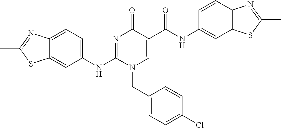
C12=CC=C(NC3=NC(=O)C(C(NC4=CC5=C(C=C4)N=C(C)S5)=O)=CN3CC3=CC=C(Cl)C=C3)C=C1SC(C)=N2
